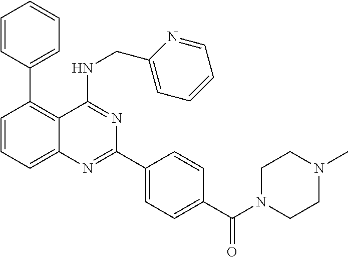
C1=CC(C2=C3C(=CC=C2)N=C(C2=CC=C(C(N4CCN(C)CC4)=O)C=C2)N=C3NCC2=CC=CC=N2)=CC=C1
